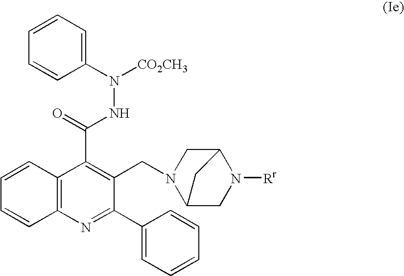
C1=CC=CC2=C1C(C(=O)NN([CO2CH3])C1=CC=CC=C1)=C(CN1C3CN([Rr])C(C1)C3)C(C1=CC=CC=C1)=N2
